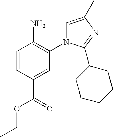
C1=CC(C(=O)OCC)=CC(N2C=C(C)N=C2C2CCCCC2)=C1N
